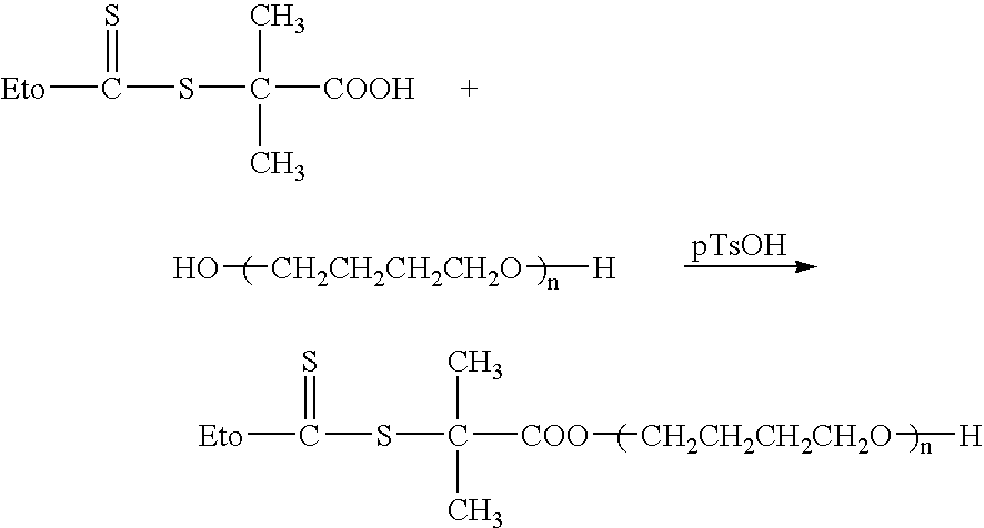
[Eto]C(SC([COOH])(C)C)=S.O[CH2CH2CH2CH2O][H].[Eto]C(SC([COO][CH2CH2CH2CH2O][H])(C)C)=S
